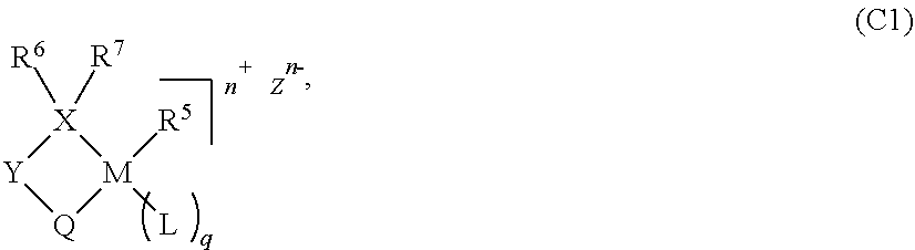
[Q]1[M]([R5])([L])[X]([R6])([R7])[Y]1.[Zn-]
